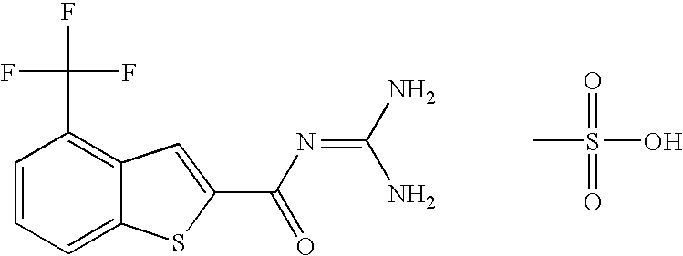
C(C1=C2C(=CC=C1)SC(C(N=C(N)N)=O)=C2)(F)(F)F.CS(=O)(=O)O
